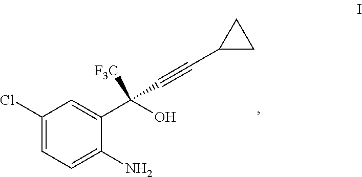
C1(Cl)=CC=C(N)C(C(O)([F3C])C#CC2CC2)=C1
